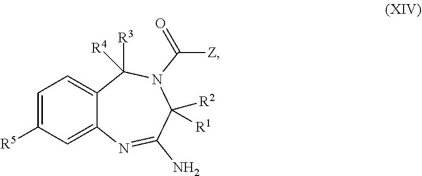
C1=C2C(=CC=C1[R5])C([R4])([R3])N(C([Z])=O)C([R2])([R1])C(N)=N2
